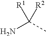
NC(C)([R1])[R2]
